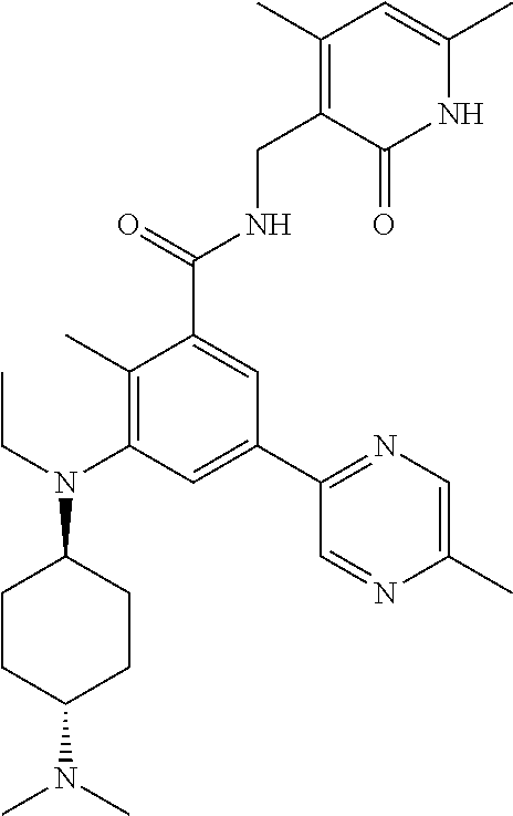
C1(C)=C(N(CC)C2CCC(N(C)C)CC2)C=C(C2=NC=C(C)N=C2)C=C1C(=O)NCC1=C(C)C=C(C)NC1=O
